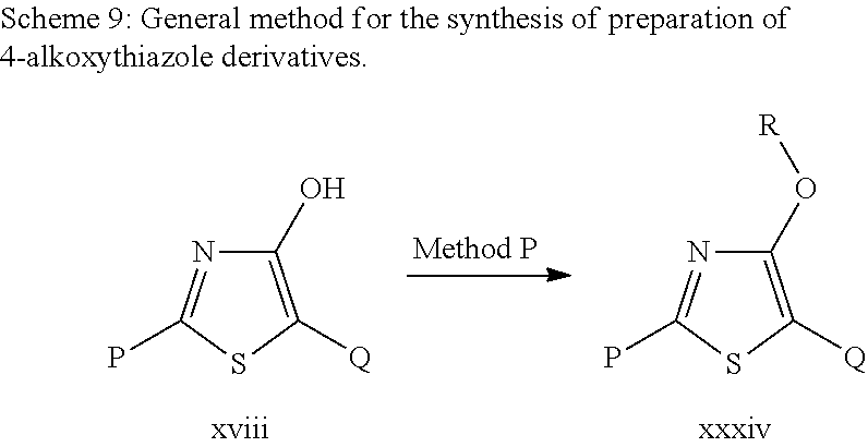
C1(O)=C([Q])SC(P)=N1.C1(O[R])=C([Q])SC(P)=N1
